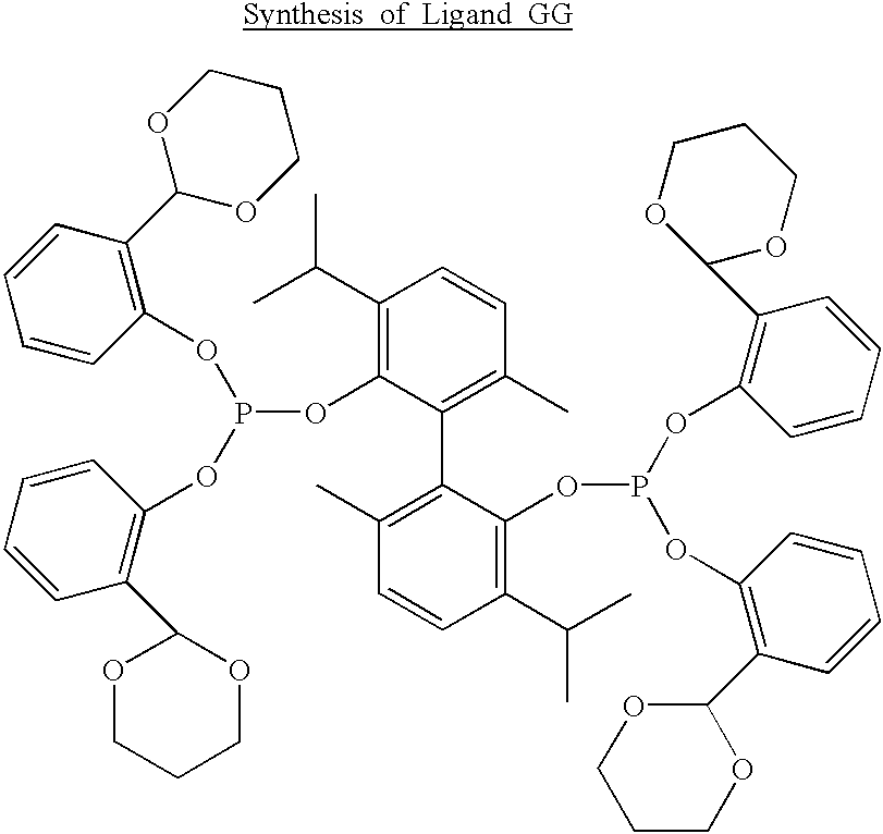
C1(C2=C(C)C=CC(C(C)C)=C2OP(OC2=C(C3OCCCO3)C=CC=C2)OC2=C(C3OCCCO3)C=CC=C2)=C(C)C=CC(C(C)C)=C1OP(OC1=C(C2OCCCO2)C=CC=C1)OC1=C(C2OCCCO2)C=CC=C1
